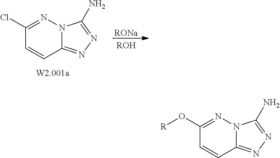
[RONa].[ROH].C1(Cl)=NN2C(=NN=C2N)C=C1.C1(O[R])=NN2C(=NN=C2N)C=C1
